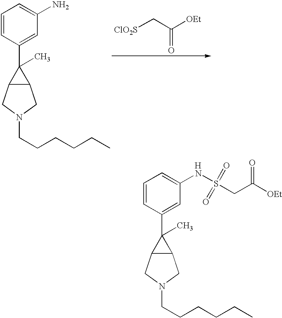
C1=CC(C2(C)C3C2CN(CCCCCC)C3)=CC(N)=C1.[ClO2S]CC([OEt])=O.[H].C1=CC(C2(C)C3C2CN(CCCCCC)C3)=CC(NS(CC([OEt])=O)(=O)=O)=C1
